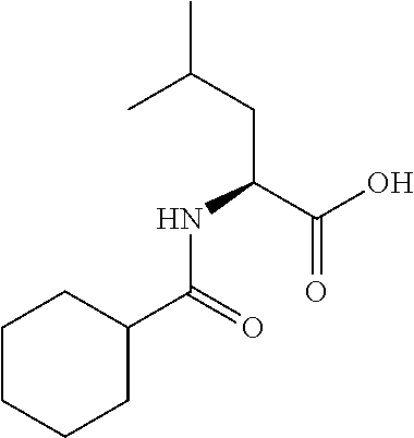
C1CCCC(C(=O)NC(C(O)=O)CC(C)C)C1
